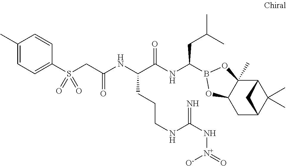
C12C3(C)C(CC(C1(C)C)C2)OB(C(NC(C(NC(=O)CS(C1=CC=C(C)C=C1)(=O)=O)CCCNC(N[N+]([O-])=O)=N)=O)CC(C)C)O3
